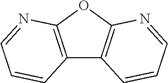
C12=C(OC3=C1C=CC=N3)N=CC=C2
